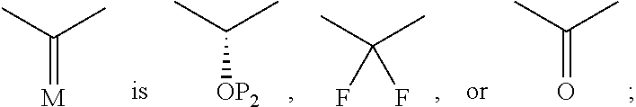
C(C)(C)[OP2].C(C)(C)(F)F.C(C)(C)=O.C(C)(C)=[M]
